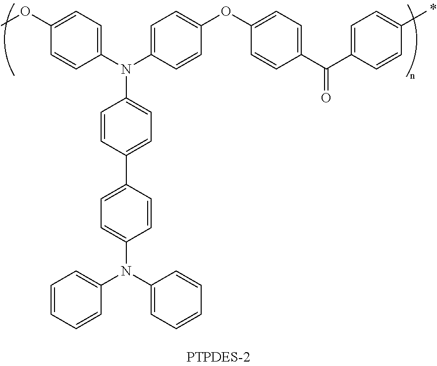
COC1=CC=C(N(C2=CC=C(OC3=CC=C(C(=O)C4=CC=C(C)C=C4)C=C3)C=C2)C2=CC=C(C3=CC=C(N(C4=CC=CC=C4)C4=CC=CC=C4)C=C3)C=C2)C=C1
